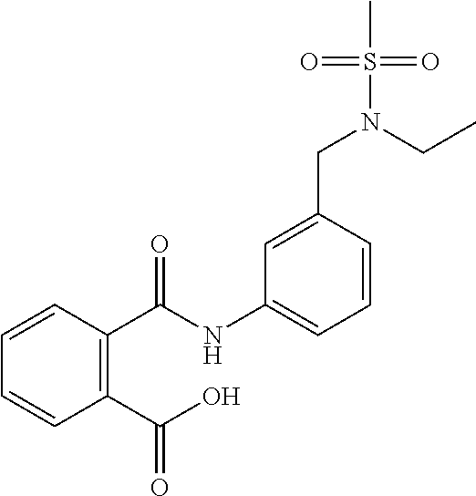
C1=CC(C(=O)NC2=CC=CC(CN(S(C)(=O)=O)CC)=C2)=C(C(=O)O)C=C1
